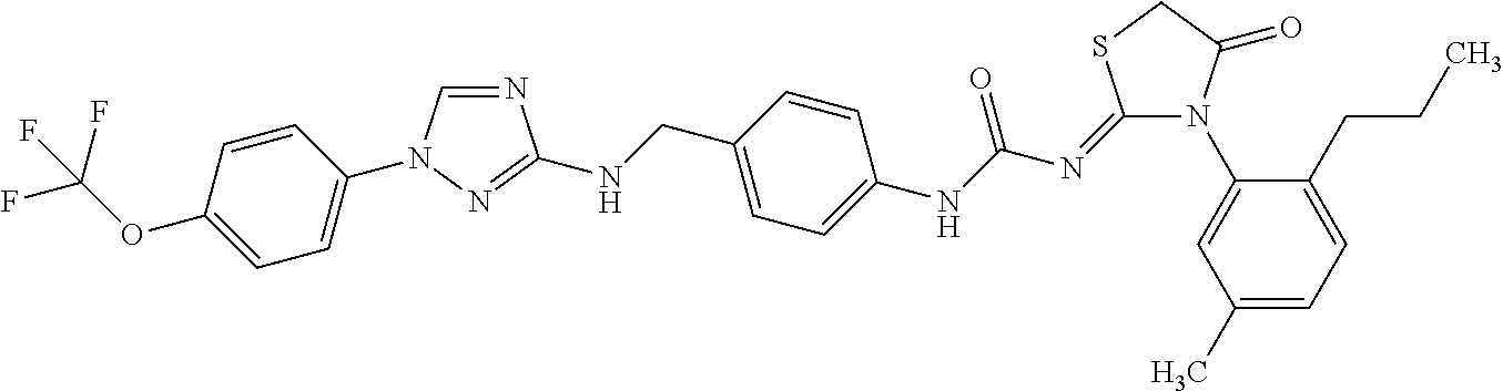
N1(C2=CC(C)=CC=C2CCC)C(=O)CSC1=NC(NC1=CC=C(CNC2=NN(C3=CC=C(OC(F)(F)F)C=C3)C=N2)C=C1)=O
